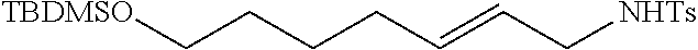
C(CCCC=CC[NHTs])[TBDMSO]
